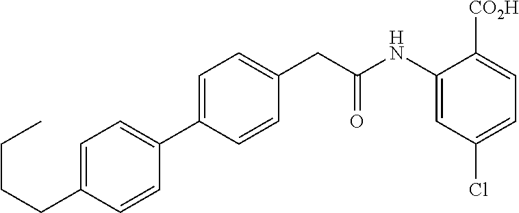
C1=C(C2=CC=C(CCCC)C=C2)C=CC(CC(NC2=CC(Cl)=CC=C2[CO2H])=O)=C1
